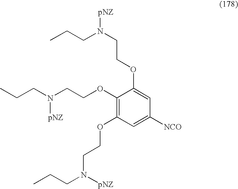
C1(OCCN([pNZ])CCC)=C(OCCN(CCC)[pNZ])C=C([NCO])C=C1OCCN([pNZ])CCC
